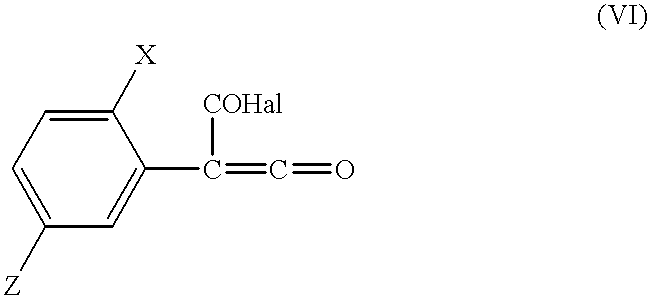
C1([X])=CC=C([Z])C=C1C(=C=O)[COHal]
